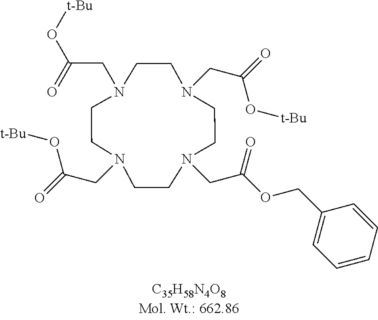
N1(CC(=O)O[t-Bu])CCN(CC(O[t-Bu])=O)CCN(CC(=O)O[t-Bu])CCN(CC(OCC2=CC=CC=C2)=O)CC1
